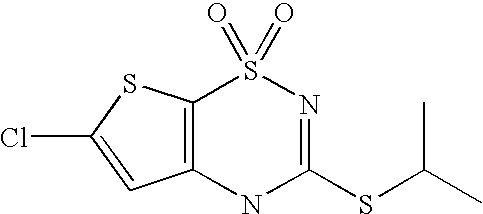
C12=C(SC(Cl)=C1)S(=O)(=O)N=C(SC(C)C)N2
